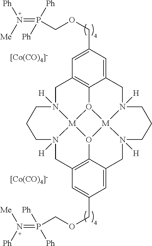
[[Co(CO)4]-].C1N2([H])[M]34O5C6=C1C=C(COCP(=N([Ph])[Me])([Ph])[Ph])C=C6CN1([H])[M]56O3C3=C(CN4([H])CCC2)C=C(COCP(=N([Ph])[Me])([Ph])[Ph])C=C3CN6([H])CCC1.[[Co(CO)4]-]
